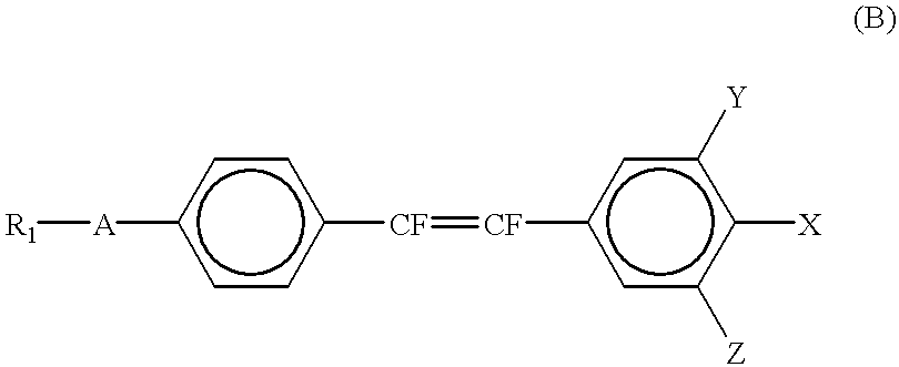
[R1][A]c1ccc([CF]=[CF]c2cc([Z])c([X])c([Y])c2)cc1
